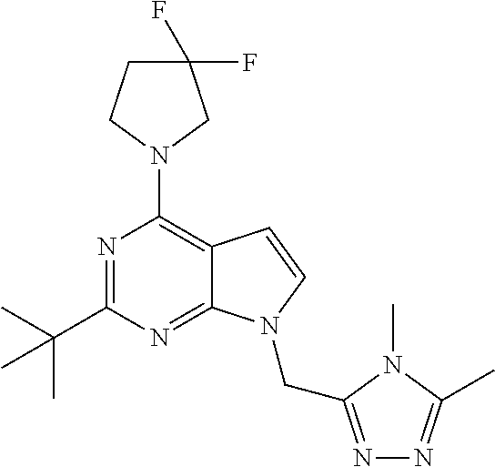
N1=C(C(C)(C)C)N=C2C(=C1N1CC(F)(F)CC1)C=CN2CC1=NN=C(C)N1C
